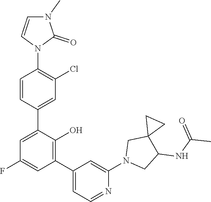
C1=CC(C2=CC(F)=CC(C3=CC=NC(N4CC(NC(C)=O)C5(C4)CC5)=C3)=C2O)=CC(Cl)=C1N1C(=O)N(C)C=C1
